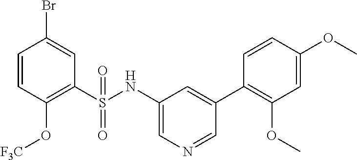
C1=CC(O[F3C])=C(S(NC2=CN=CC(C3=C(OC)C=C(OC)C=C3)=C2)(=O)=O)C=C1Br
